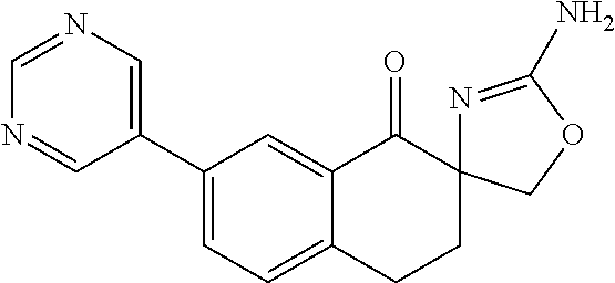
C1(C2=CN=CN=C2)=CC=C2C(=C1)C(=O)C1(CC2)N=C(N)OC1
